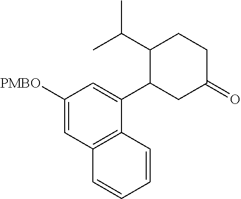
C1C(=O)CC(C2=CC([PMBO])=CC3=C2C=CC=C3)C(C(C)C)C1
